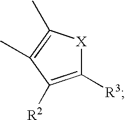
[X]1C([R3])=C([R2])C(C)=C1C
